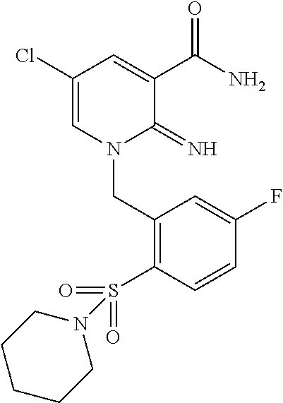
C1(Cl)=CN(CC2=C(S(=O)(=O)N3CCCCC3)C=CC(F)=C2)C(=N)C(C(N)=O)=C1
